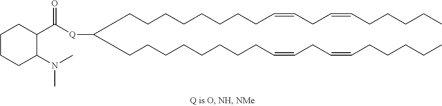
C(CCCCCCCC=CCC=CCCCCC)C(CCCCCCCCC=CCC=CCCCCC)[Q]C(C1CCCCC1N(C)C)=O
